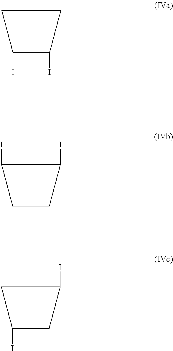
C1C(I)C(I)C1.C1C(I)CC1I.C1(I)CCC1I
